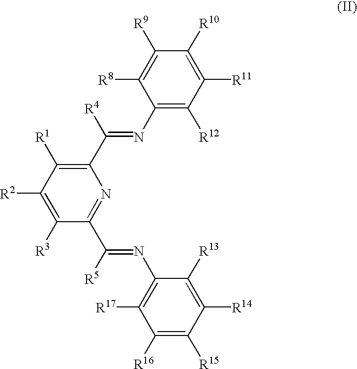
C1([R2])=C([R3])C(C([R5])=NC2=C([R17])C([R16])=C([R15])C([R14])=C2[R13])=NC(C(=NC2=C([R12])C([R11])=C([R10])C([R9])=C2[R8])[R4])=C1[R1]
